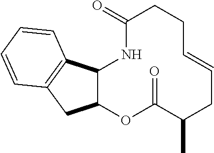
C12C(OC(=O)C(C)CC=CCCC(=O)N1)CC1=C2C=CC=C1
